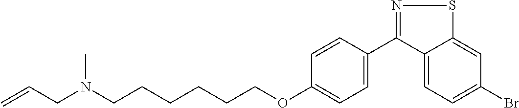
C12=CC=C(Br)C=C1SN=C2C1=CC=C(OCCCCCCN(CC=C)C)C=C1
